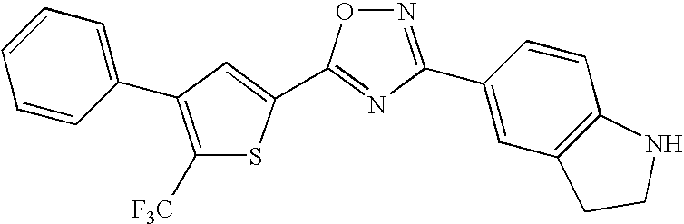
O1N=C(C2=CC3=C(C=C2)NCC3)N=C1C1=CC(C2=CC=CC=C2)=C([F3C])S1
